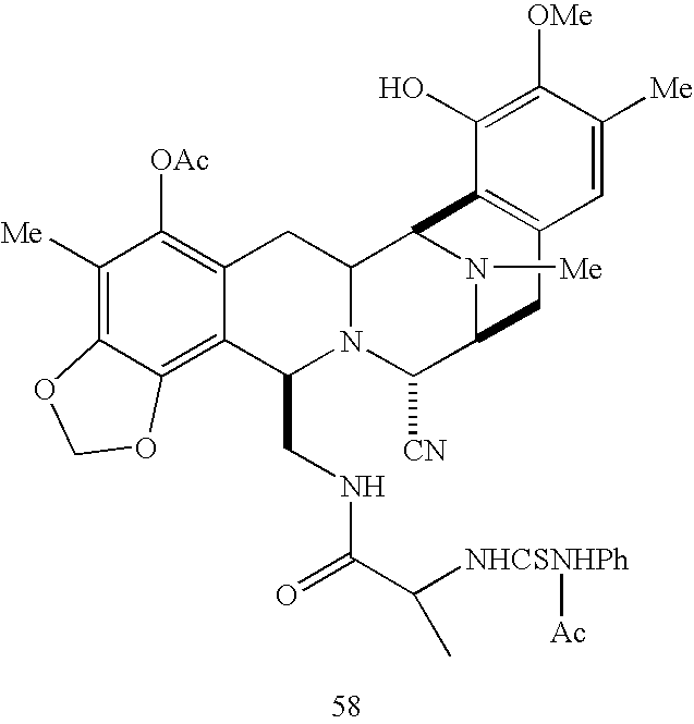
C1([Me])=C2C(=C3C(=C1[OAc])CC1N(C3CNC(C([NHCSNHPh][Ac])C)=O)C([CN])C3N([Me])C1C1=C(C3)C=C([Me])C([OMe])=C1O)OCO2
